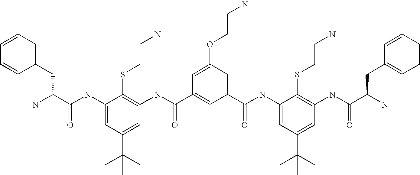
C1(NC(C(N)CC2=CC=CC=C2)=O)=CC(C(C)(C)C)=CC(NC(C2=CC(C(=O)NC3=CC(C(C)(C)C)=CC(NC(C(N)CC4=CC=CC=C4)=O)=C3SCCN)=CC(OCCN)=C2)=O)=C1SCCN
